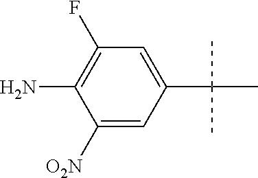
C1([O2N])=CC(C(C)(C)C)=CC(F)=C1N
